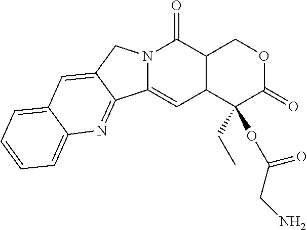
C12C(C(OC(CN)=O)(CC)C(=O)OC1)C=C1N(C2=O)CC2=CC3=CC=CC=C3N=C12
